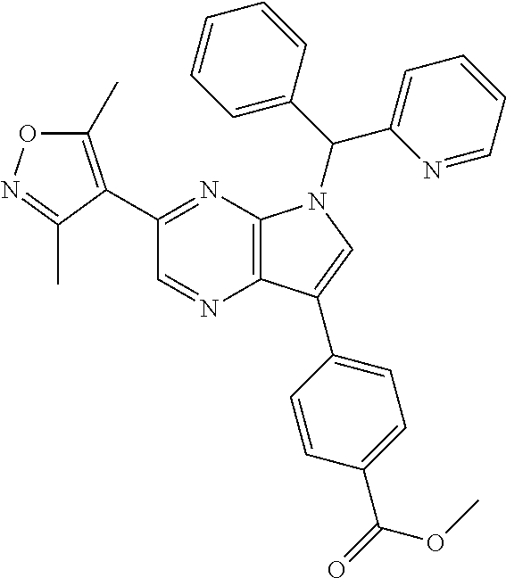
C12=C(N=C(C3=C(C)ON=C3C)C=N1)N(C(C1=CC=CC=N1)C1=CC=CC=C1)C=C2C1=CC=C(C(=O)OC)C=C1
